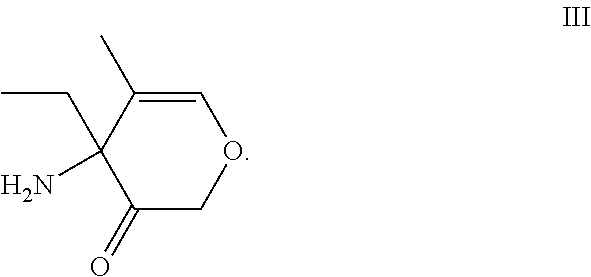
C1=C(C)C(CC)(N)C(=O)CO1
